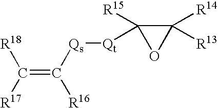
C(=C([Qs][Qt]C1([R15])OC1([R14])[R13])[R16])([R18])[R17]
